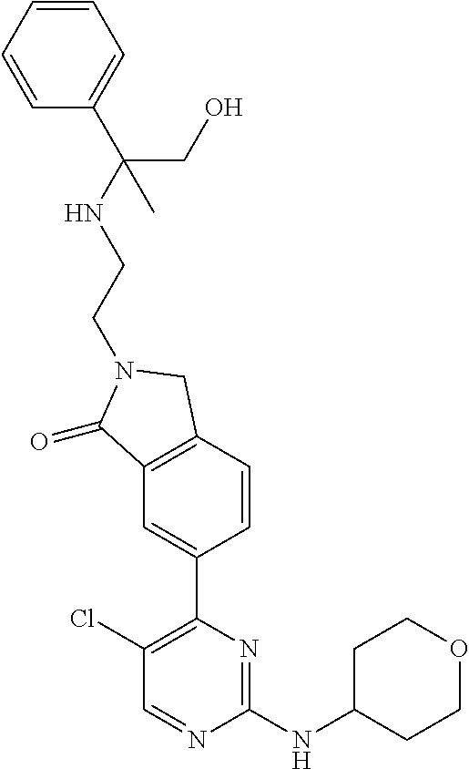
C1(Cl)=C(C2=CC3=C(C=C2)CN(CCNC(C2=CC=CC=C2)(CO)C)C3=O)N=C(NC2CCOCC2)N=C1
